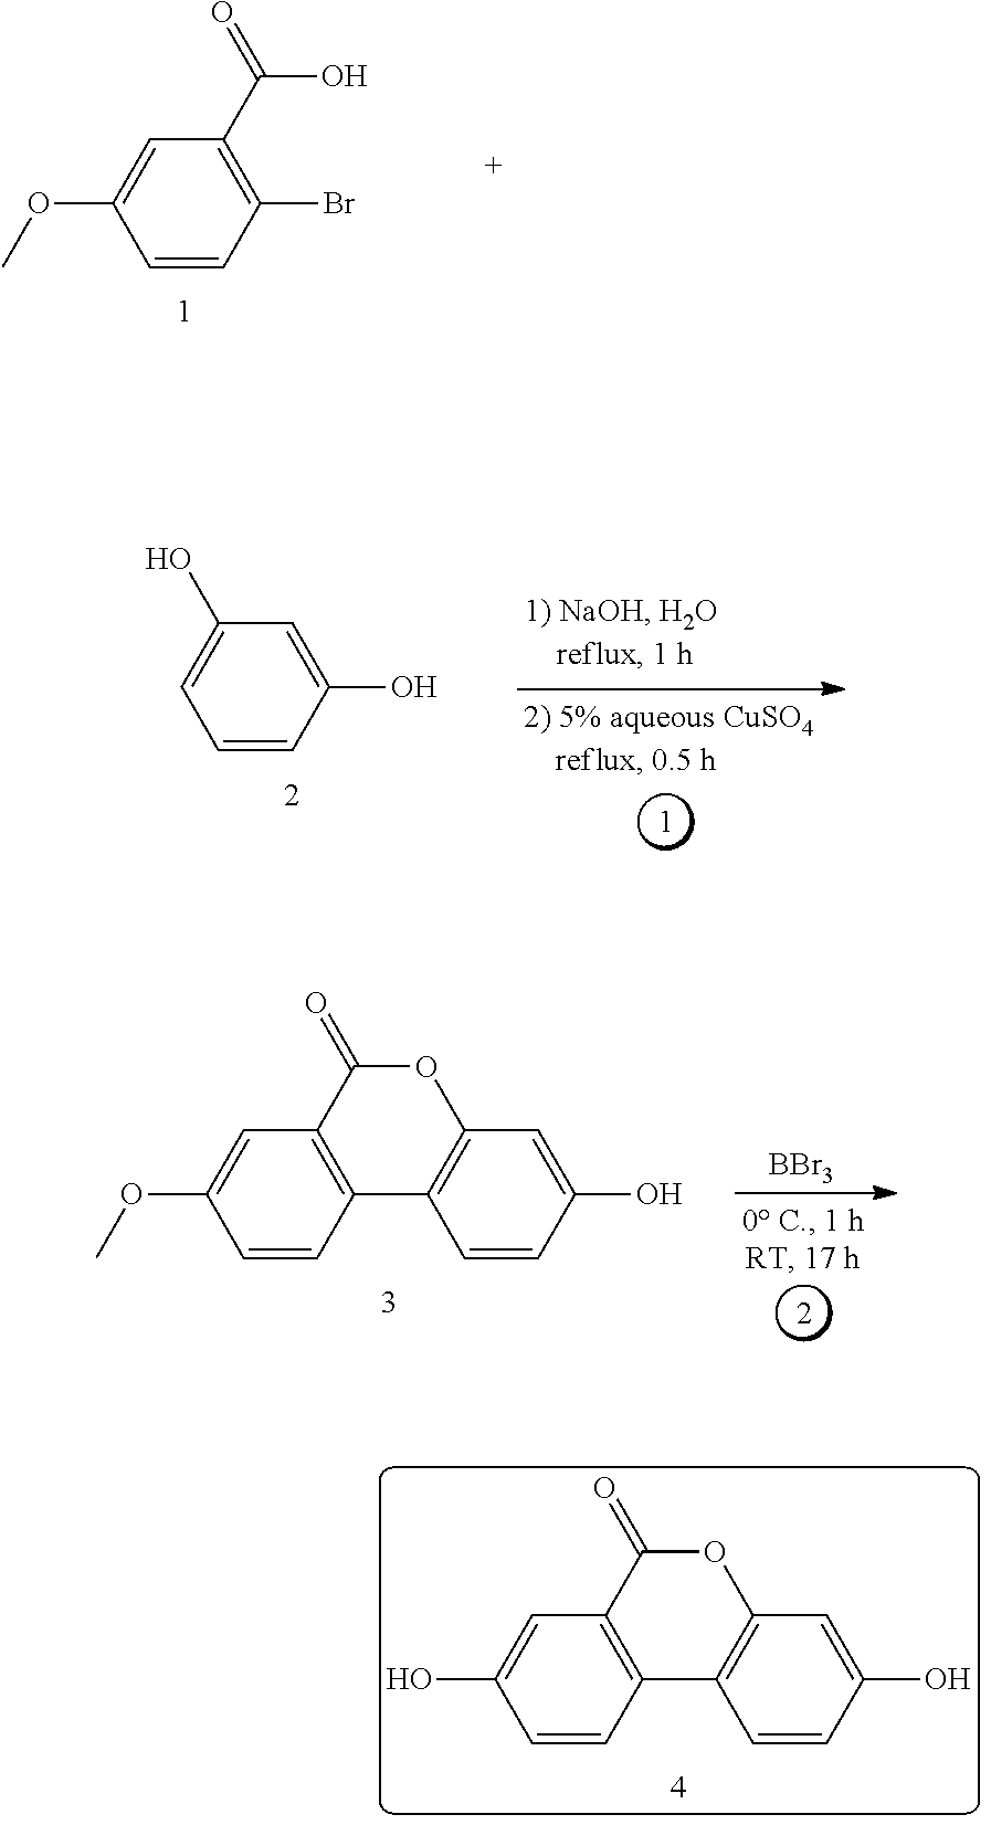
C1=CC(Br)=C(C(=O)O)C=C1OC.C1=CC2=C(C=C1O)C(=O)OC1=C2C=CC(O)=C1.OC1=CC=CC(O)=C1.C1=CC2=C(C=C1OC)C(=O)OC1=C2C=CC(O)=C1.[BBr3]
